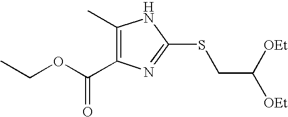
C1(C)=C(C(OCC)=O)N=C(SCC([OEt])[OEt])N1
